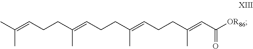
C(=CCCC(=CCCC(=CCCC(=CC([OR86])=O)C)C)C)(C)C
